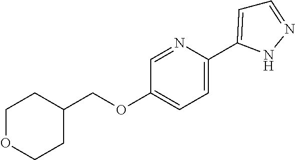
C1=C(C2=CC=NN2)N=CC(OCC2CCOCC2)=C1
